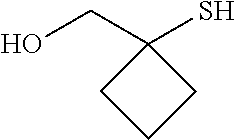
OCC1(S)CCC1
